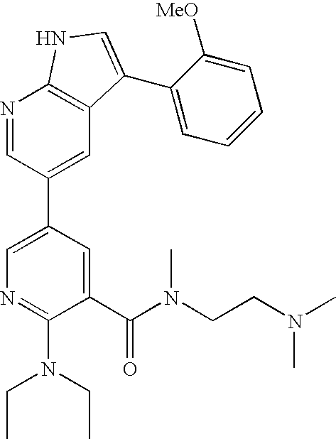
C1(C(N(CCN(C)C)C)=O)=CC(C2=CC3=C(N=C2)NC=C3C2=CC=CC=C2[MeO])=CN=C1N(CC)CC
